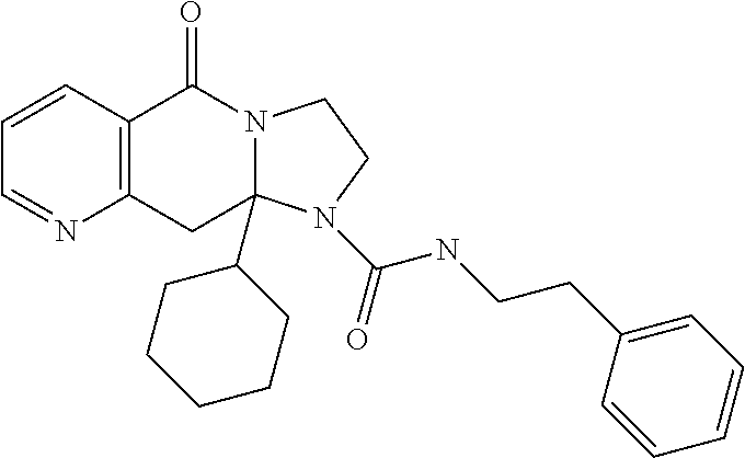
C1=CC2=C(N=C1)CC1(C3CCCCC3)N(C2=O)CCN1C(=O)NCCC1=CC=CC=C1
